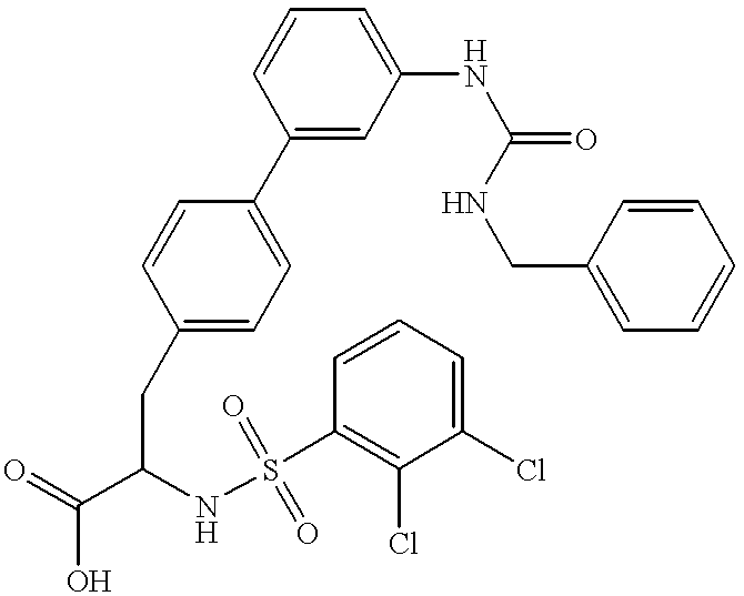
C1(C2=CC=C(CC(C(=O)O)NS(=O)(C3=C(Cl)C(Cl)=CC=C3)=O)C=C2)=CC(NC(=O)NCC2=CC=CC=C2)=CC=C1
